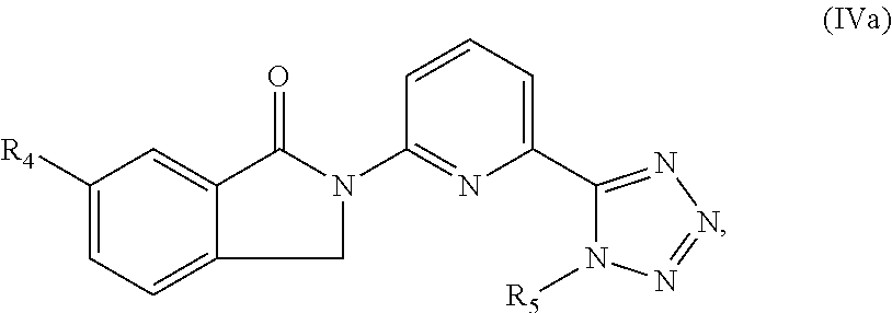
C1([R4])=CC=C2C(=C1)C(=O)N(C1=NC(C3=NN=NN3[R5])=CC=C1)C2
